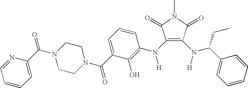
CN1C(=O)C(N(C2=C(O)C(C(=O)N3CCN(C(C4=CC=CC=N4)=O)CC3)=CC=C2)[H])=C(N([H])C(C2=CC=CC=C2)CC)C1=O
